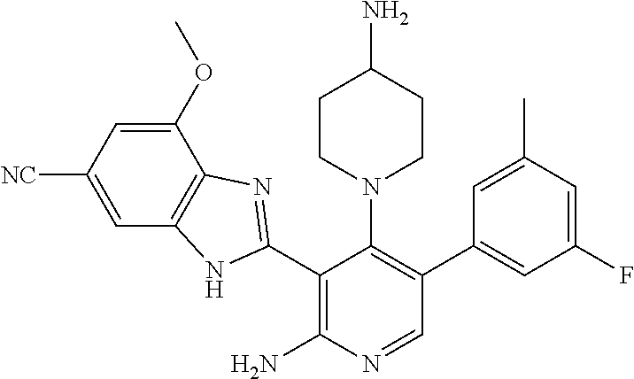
C1=NC(N)=C(C2=NC3=C(N2)C=C([NC])C=C3OC)C(N2CCC(N)CC2)=C1C1=CC(F)=CC(C)=C1
